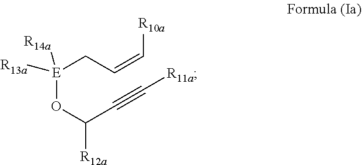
O(C(C#C[R11a])[R12a])[E](CC=C[R10a])([R14a])[R13a]
